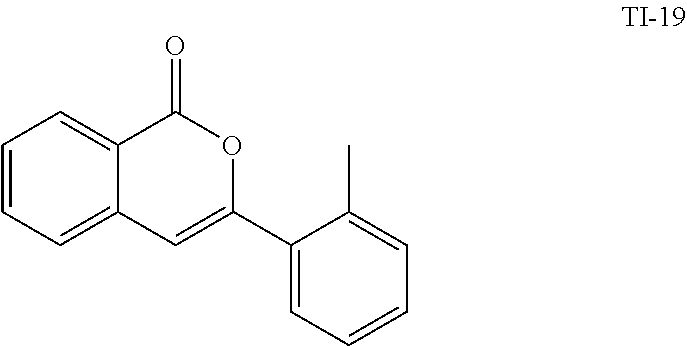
C12=CC=CC=C1C(=O)OC(C1=CC=CC=C1C)=C2
